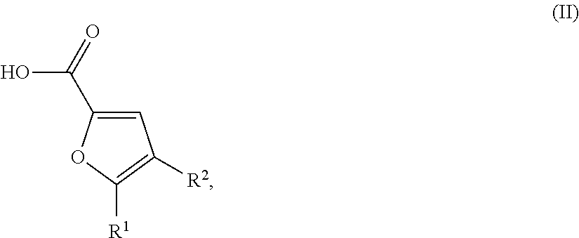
C1=C(C(=O)O)OC([R1])=C1[R2]
